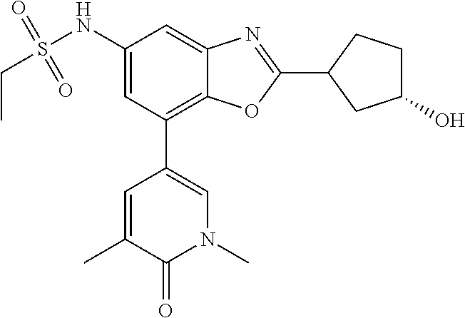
N1(C)C=C(C2=C3C(=CC(NS(CC)(=O)=O)=C2)N=C(C2CC(O)CC2)O3)C=C(C)C1=O
